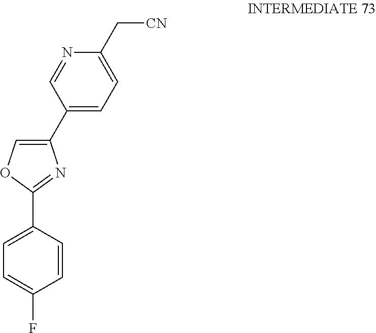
C1(C2=CC=C(C[CN])N=C2)=COC(C2=CC=C(F)C=C2)=N1
